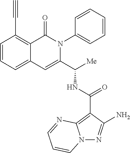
N(C(C1=CC2=CC=CC(C#C)=C2C(=O)N1C1=CC=CC=C1)[Me])C(C1=C2N(N=C1N)C=CC=N2)=O
